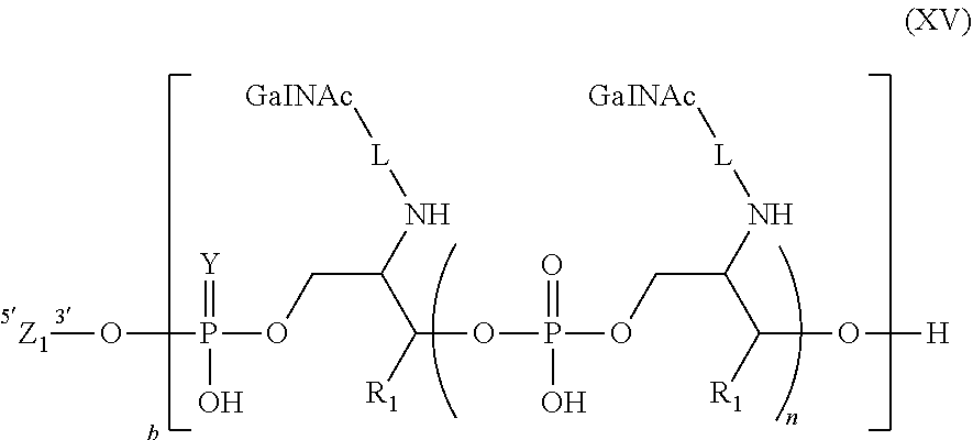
C(C(N[L][GaINAc])C(OP(OCC(C(O[H])[R1])N[L][GaINAc])(=O)O)[R1])OP(O[Z1])(=[Y])O
